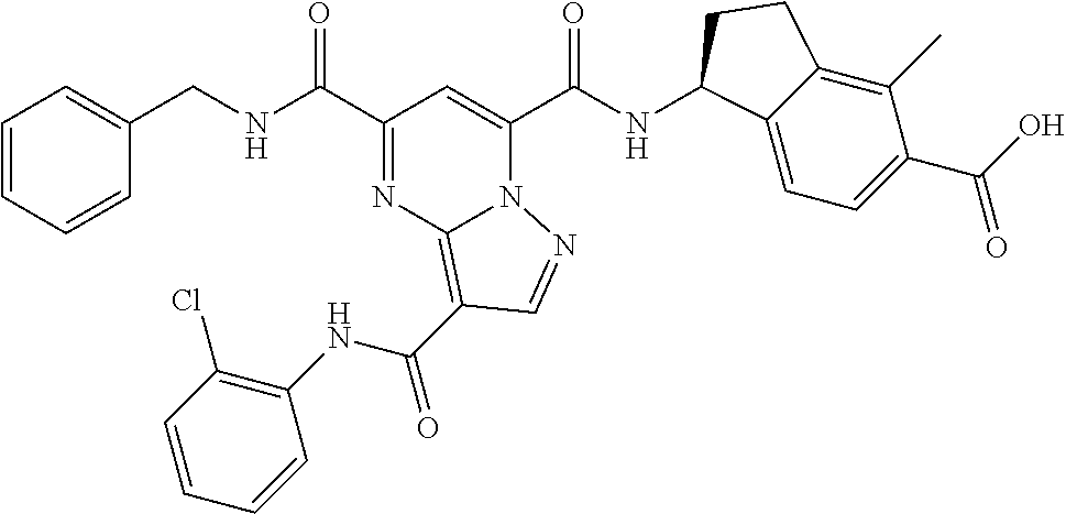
C(NC(C1=NC2=C(C(NC3=C(Cl)C=CC=C3)=O)C=NN2C(C(NC2C3=CC=C(C(=O)O)C(C)=C3CC2)=O)=C1)=O)C1=CC=CC=C1
